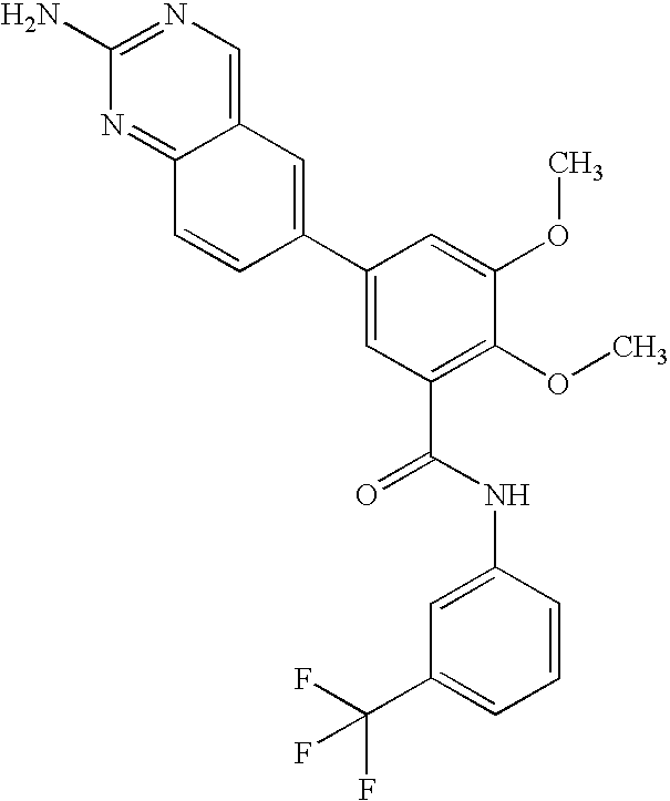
C12=NC(N)=NC=C1C=C(C1=CC(C(NC3=CC(C(F)(F)F)=CC=C3)=O)=C(OC)C(OC)=C1)C=C2
